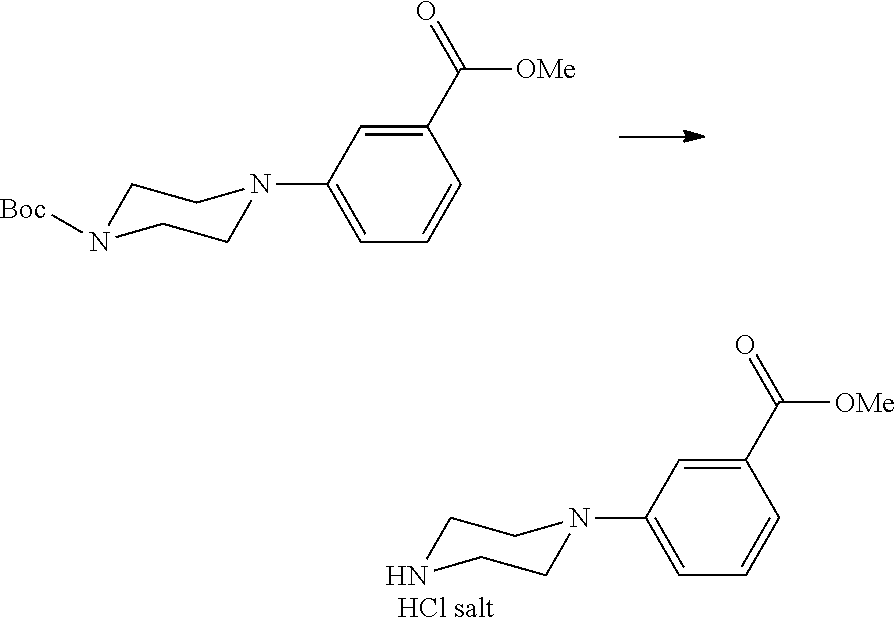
C1N([Boc])CCN(C2=CC=CC(C([OMe])=O)=C2)C1.C1NCCN(C2=CC=CC(C([OMe])=O)=C2)C1
